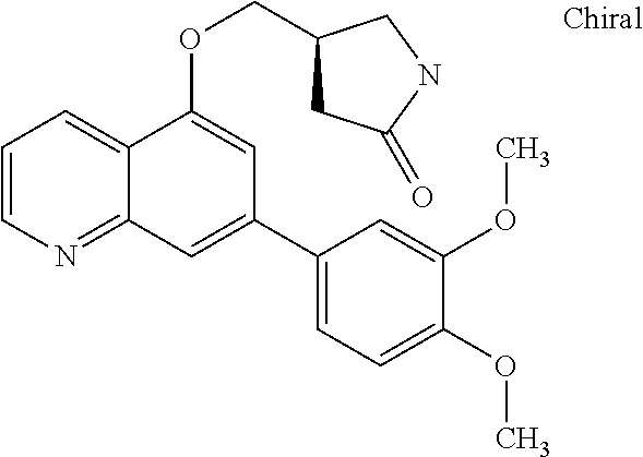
C1=CN=C2C(=C1)C(OCC1CC(=O)NC1)=CC(C1=CC=C(OC)C(OC)=C1)=C2
